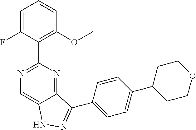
C1=C(F)C(C2=NC=C3C(=N2)C(C2=CC=C(C4CCOCC4)C=C2)=NN3)=C(OC)C=C1
